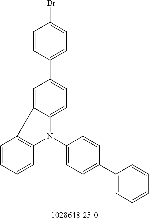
C1=C2C(=CC=C1C1=CC=C(Br)C=C1)N(C1=CC=C(C3=CC=CC=C3)C=C1)C1=C2C=CC=C1
